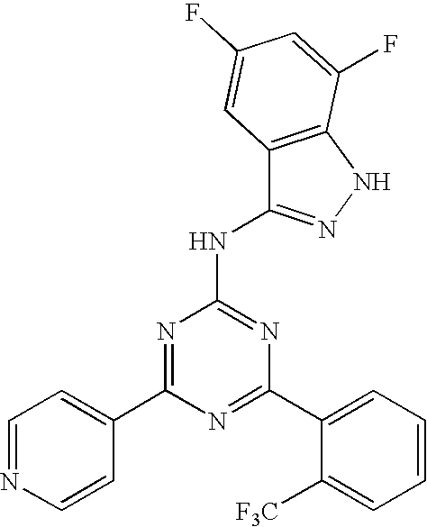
N1=C(C2=CC=CC=C2[F3C])N=C(NC2=NNC3=C2C=C(F)C=C3F)N=C1C1=CC=NC=C1
